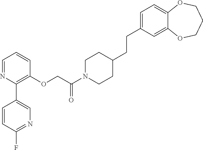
C1=NC(C2=CN=C(F)C=C2)=C(OCC(N2CCC(CCC3=CC=C4C(=C3)OCCCO4)CC2)=O)C=C1
